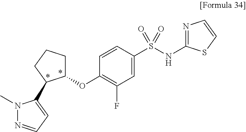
N1=C(NS(C2=CC(F)=C(OC3CCCC3C3=CC=NN3C)C=C2)(=O)=O)SC=C1
